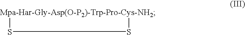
S1S[Mpa-Har-Gly-Asp(O-P2)-Trp-Pro-Cys-NH2]1
